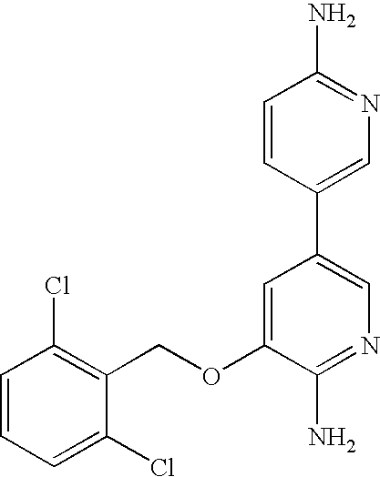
C1=CC=C(Cl)C(COC2=CC(C3=CN=C(N)C=C3)=CN=C2N)=C1Cl
